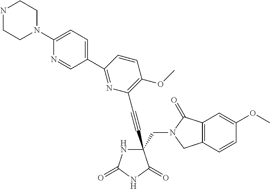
N1C(=O)NC(=O)C1(C#CC1=C(OC)C=CC(C2=CC=C(N3CCNCC3)N=C2)=N1)CN1C(=O)C2=C(C1)C=CC(OC)=C2
